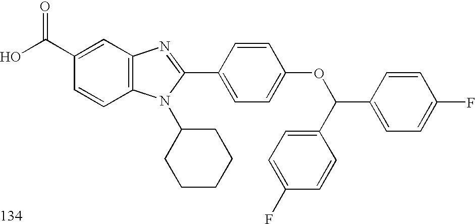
OC(C1=CC2=C(C=C1)N(C1CCCCC1)C(C1=CC=C(OC(C3=CC=C(F)C=C3)C3=CC=C(F)C=C3)C=C1)=N2)=O
